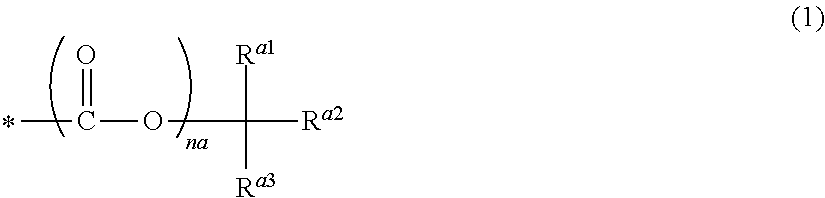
CC(=O)OC([Ra1])([Ra3])[Ra2]
